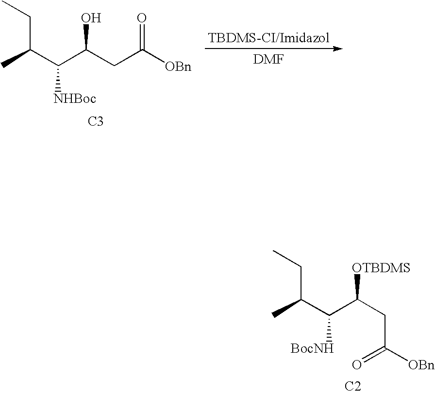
CC(C(C(CC([OBn])=O)[OTBDMS])[BocNH])CC.[C2].CC(C(C(CC([OBn])=O)O)[NHBoc])CC.[C3]
